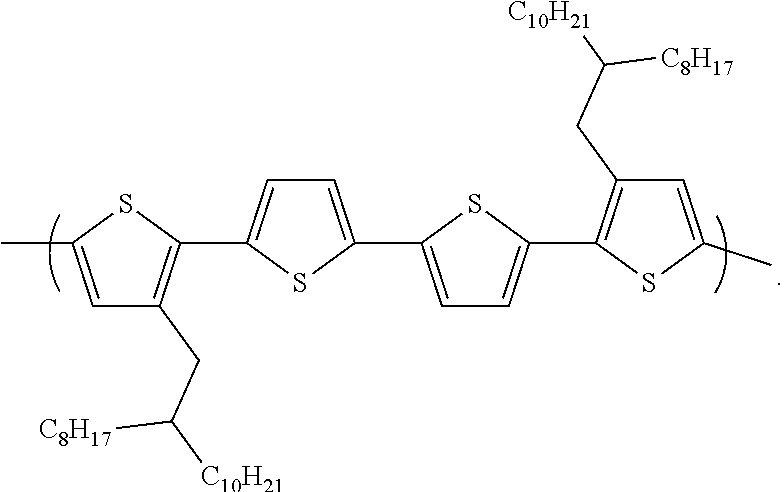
C1=C(C)SC(C2=CC=C(C3=CC=C(C4=C(CC([C10H21])[C8H17])C=C(C)S4)S3)S2)=C1CC([C10H21])[C8H17]
